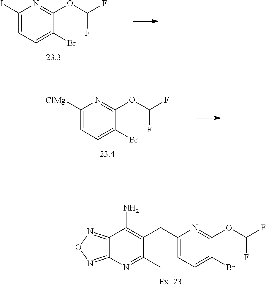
C1=C(I)N=C(OC(F)F)C(Br)=C1.C1=C([ClMg])N=C(OC(F)F)C(Br)=C1.C12=NON=C1N=C(C)C(CC1=CC=C(Br)C(OC(F)F)=N1)=C2N
